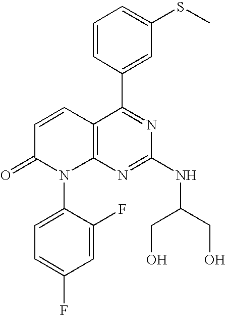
C1=CC(C2=NC(NC(CO)CO)=NC3=C2C=CC(=O)N3C2=CC=C(F)C=C2F)=CC(SC)=C1
